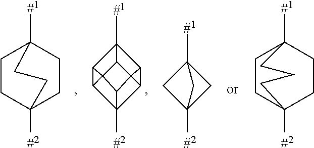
C1CC2([#2])CCC1([#1])CC2.C12C3C4([#2])C5C6C1([#1])C1C23C4C561.C1CC2([#2])CCC1([#1])CCC2.C12([#2])CC([#1])(C1)C2
